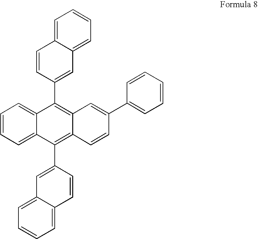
C1=CC=C2C(=C1)C(C1=CC3=CC=CC=C3C=C1)=C1C(=C2C2=CC3=CC=CC=C3C=C2)C=CC(C2=CC=CC=C2)=C1
